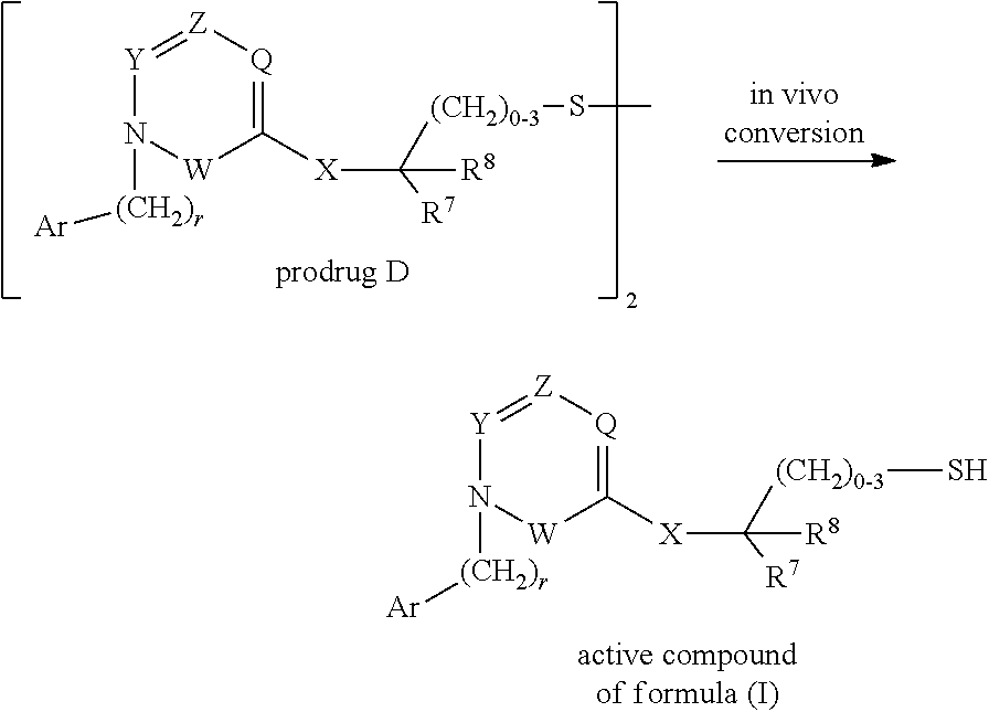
C1([X]C([R7])([R8])[(CH2)0-3]SC)=[Q][Z]=[Y]N([(CH2)r][Ar])[W]1.C1([X]C([R7])([R8])[(CH2)0-3]S)=[Q][Z]=[Y]N([(CH2)r][Ar])[W]1
